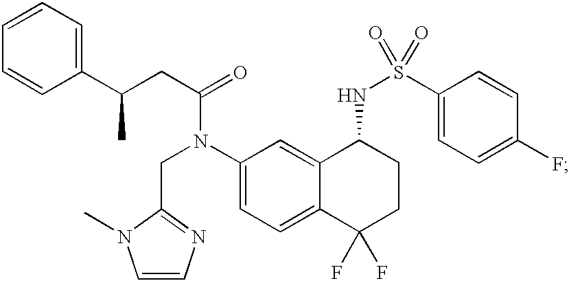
C1(C(CC(=O)N(C2=CC=C3C(=C2)C(NS(=O)(C2=CC=C(F)C=C2)=O)CCC3(F)F)CC2=NC=CN2C)C)=CC=CC=C1
